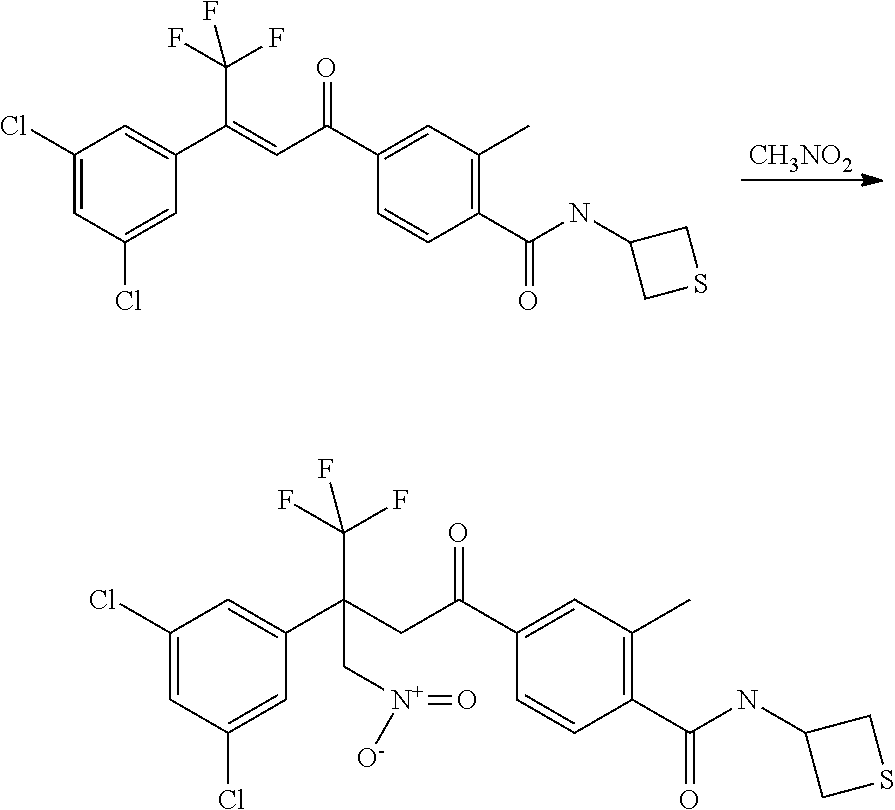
C1(C(C=C(C2=CC(Cl)=CC(Cl)=C2)C(F)(F)F)=O)=CC(C)=C(C(NC2CSC2)=O)C=C1.[CH3NO2].C1(C(CC(C2=CC(Cl)=CC(Cl)=C2)(C(F)(F)F)C[N+](=O)[O-])=O)=CC(C)=C(C(NC2CSC2)=O)C=C1
